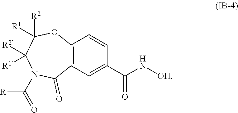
C12=C(C=C(C(N[OH])=O)C=C1)C(=O)N(C([R])=O)C([R1])([R2])C([R1])([R2])O2
